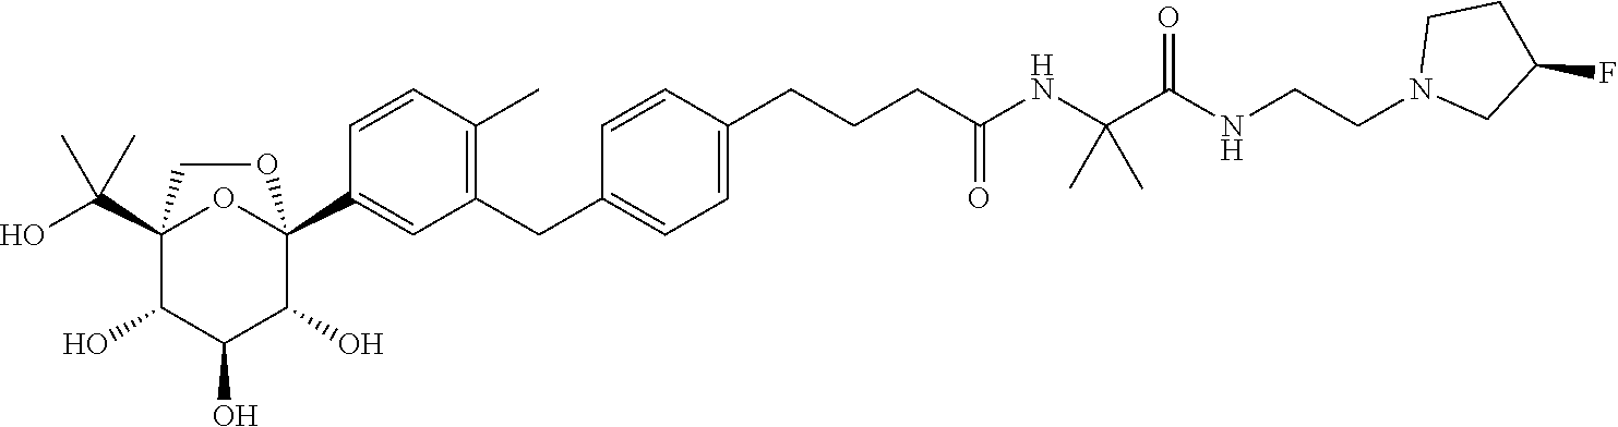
C12(C(O)(C)C)C(O)C(O)C(O)C(C3=CC(CC4=CC=C(CCCC(NC(C(NCCN5CC(F)CC5)=O)(C)C)=O)C=C4)=C(C)C=C3)(O1)OC2
